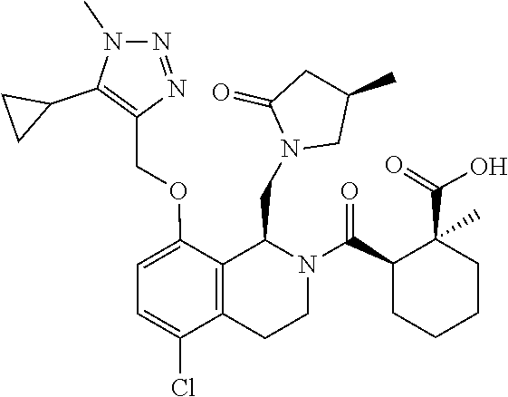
C1(C)CN(CC2C3=C(C(Cl)=CC=C3OCC3=C(C4CC4)N(C)N=N3)CCN2C(C2CCCCC2(C(=O)O)C)=O)C(=O)C1
